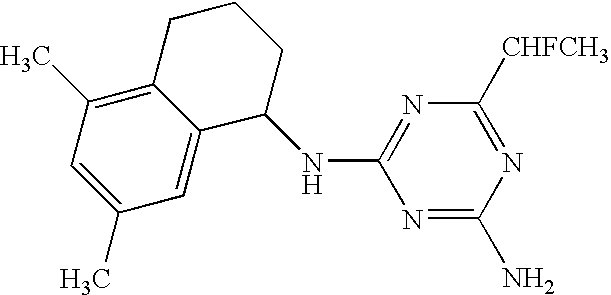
C1(C)=CC(C)=C2C(=C1)C(NC1=NC([CHFCH3])=NC(N)=N1)CCC2
